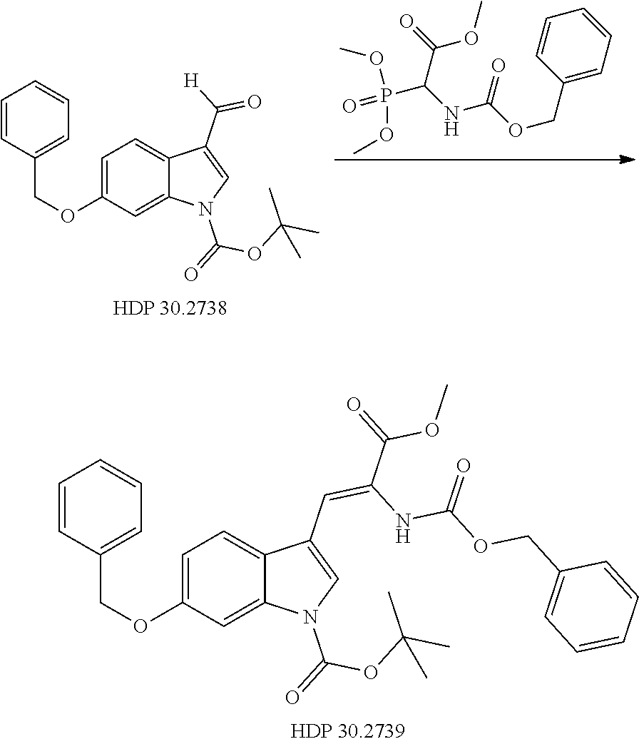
C1=C(OCC2=CC=CC=C2)C=C2C(=C1)C(C([H])=O)=CN2C(=O)OC(C)(C)C.O=P(C(NC(OCC1=CC=CC=C1)=O)C(=O)OC)(OC)OC.C1=C(OCC2=CC=CC=C2)C=C2C(=C1)C(C=C(C(=O)OC)NC(OCC1=CC=CC=C1)=O)=CN2C(=O)OC(C)(C)C
